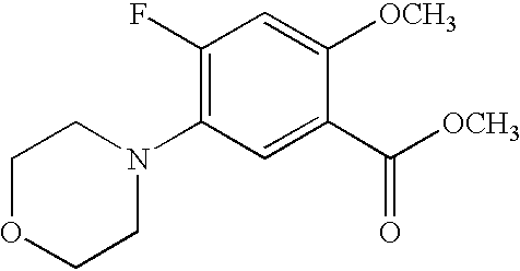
C1OCCN(C2=C(F)C=C([OCH3])C(C([OCH3])=O)=C2)C1
